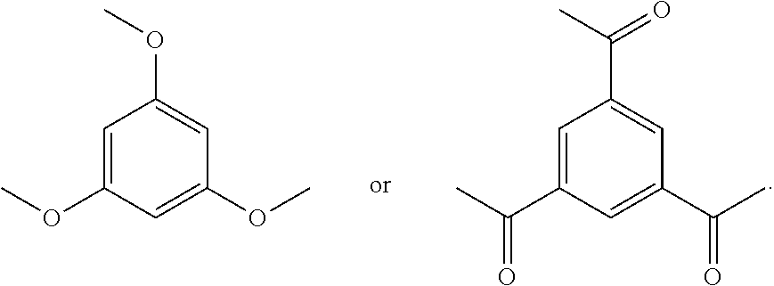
C1=C(OC)C=C(OC)C=C1OC.C1=C(C(C)=O)C=C(C(C)=O)C=C1C(C)=O
